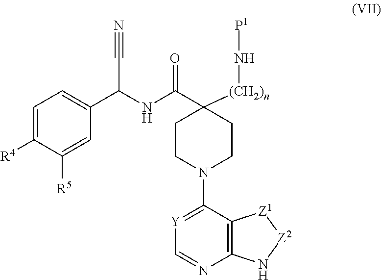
C1=C([R4])C([R5])=CC(C(NC(C2([(CH2)n]N[P1])CCN(C3=[Y]C=NC4=C3[Z1][Z2]N4)CC2)=O)C#N)=C1
